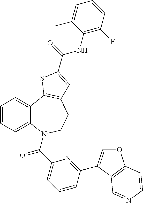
C1=CC=C2C(=C1)C1=C(CCN2C(C2=CC=CC(C3=COC4=C3C=NC=C4)=N2)=O)C=C(C(=O)NC2=C(F)C=CC=C2C)S1
